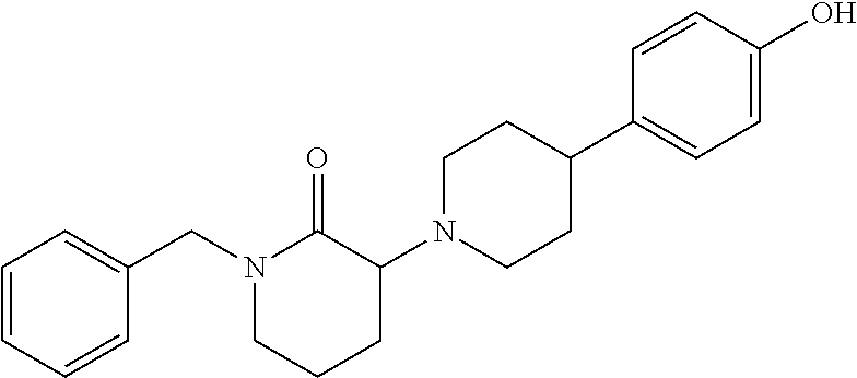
C1(N2CCC(C3=CC=C(O)C=C3)CC2)C(=O)N(CC2=CC=CC=C2)CCC1
